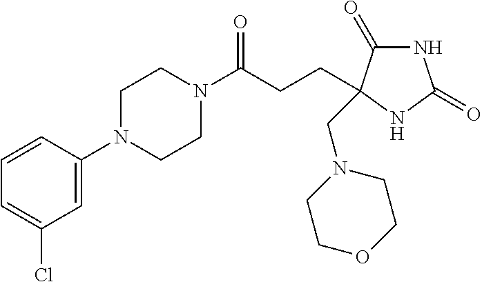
N1C(=O)C(CN2CCOCC2)(CCC(N2CCN(C3=CC(Cl)=CC=C3)CC2)=O)NC1=O
